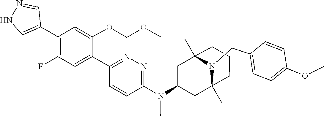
N(C)(C1=NN=C(C2=CC(F)=C(C3=CNN=C3)C=C2OCOC)C=C1)C1CC2(C)N(CC3=CC=C(OC)C=C3)C(C)(C1)CCC2
